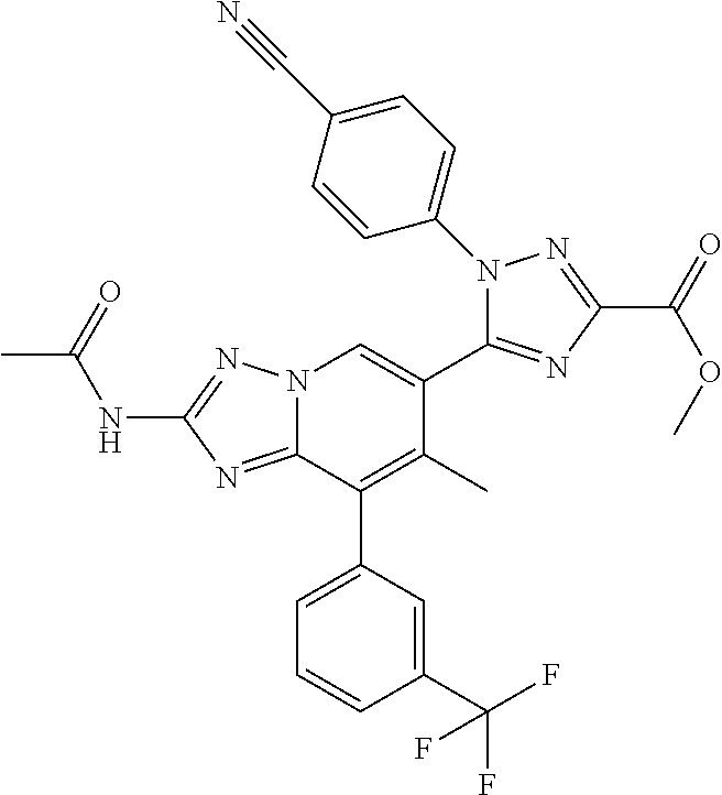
N(C1=NN2C(=N1)C(C1=CC=CC(C(F)(F)F)=C1)=C(C)C(C1=NC(C(=O)OC)=NN1C1=CC=C(C#N)C=C1)=C2)C(C)=O
